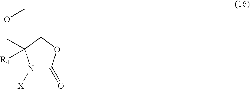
N1([X])C(=O)OCC1([R4])COC
